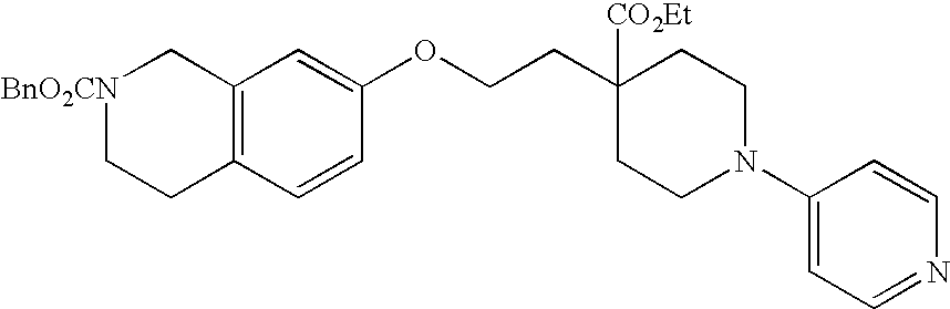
[BnO2CN]1CCC2=C(C1)C=C(OCCC1([CO2Et])CCN(C3=CC=NC=C3)CC1)C=C2
